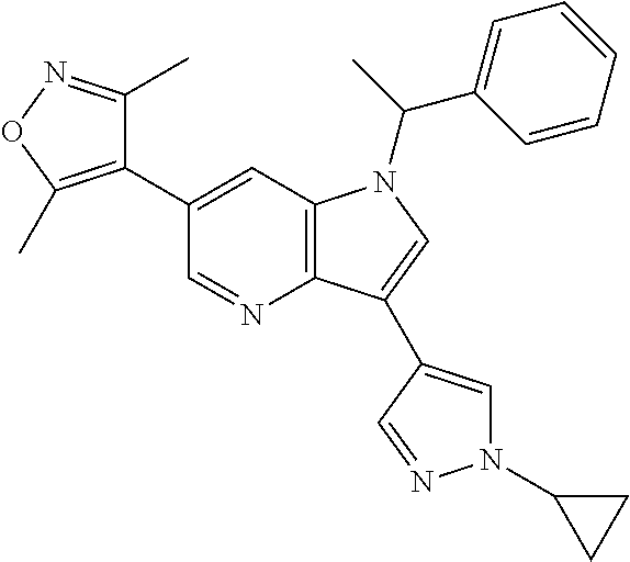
C1(C2=C(C)ON=C2C)=CC2=C(N=C1)C(C1=CN(C3CC3)N=C1)=CN2C(C1=CC=CC=C1)C
